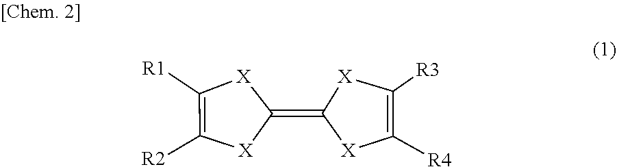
[X]1C(=C2[X]C([R2])=C([R1])[X]2)[X]C([R3])=C1[R4]
